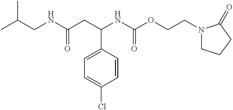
CC(CNC(CC(NC(OCCN1CCCC1=O)=O)C1=CC=C(Cl)C=C1)=O)C
